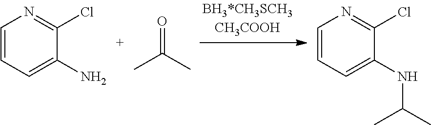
C1=CC=C(N)C(Cl)=N1.C1=CC=C(NC(C)C)C(Cl)=N1.CC(C)=O
